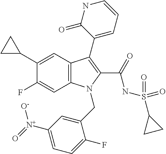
C12=C(C=C(C3CC3)C(F)=C1)C(C1=CC=CNC1=O)=C(C(=O)NS(C1CC1)(=O)=O)N2CC1=CC([N+]([O-])=O)=CC=C1F
